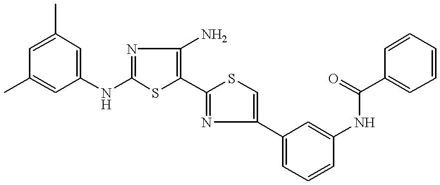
N(C1=NC(N)=C(C2=NC(C3=CC=CC(NC(C4=CC=CC=C4)=O)=C3)=CS2)S1)C1=CC(C)=CC(C)=C1
